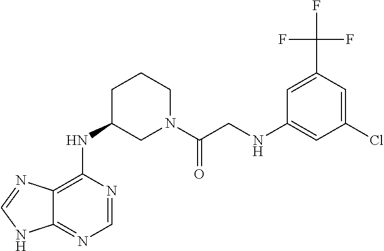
C12=C(NC3CN(C(CNC4=CC(Cl)=CC(C(F)(F)F)=C4)=O)CCC3)N=CN=C1NC=N2
